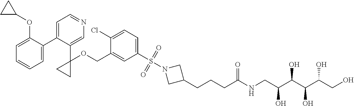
C1=C(C2=CC=NC=C2C2(OCC3=CC(S(N4CC(CCCC(NCC(C(C(C(CO)O)O)O)O)=O)C4)(=O)=O)=CC=C3Cl)CC2)C(OC2CC2)=CC=C1
